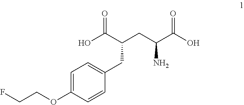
OC(C(CC(C(O)=O)N)CC1=CC=C(OCCF)C=C1)=O
